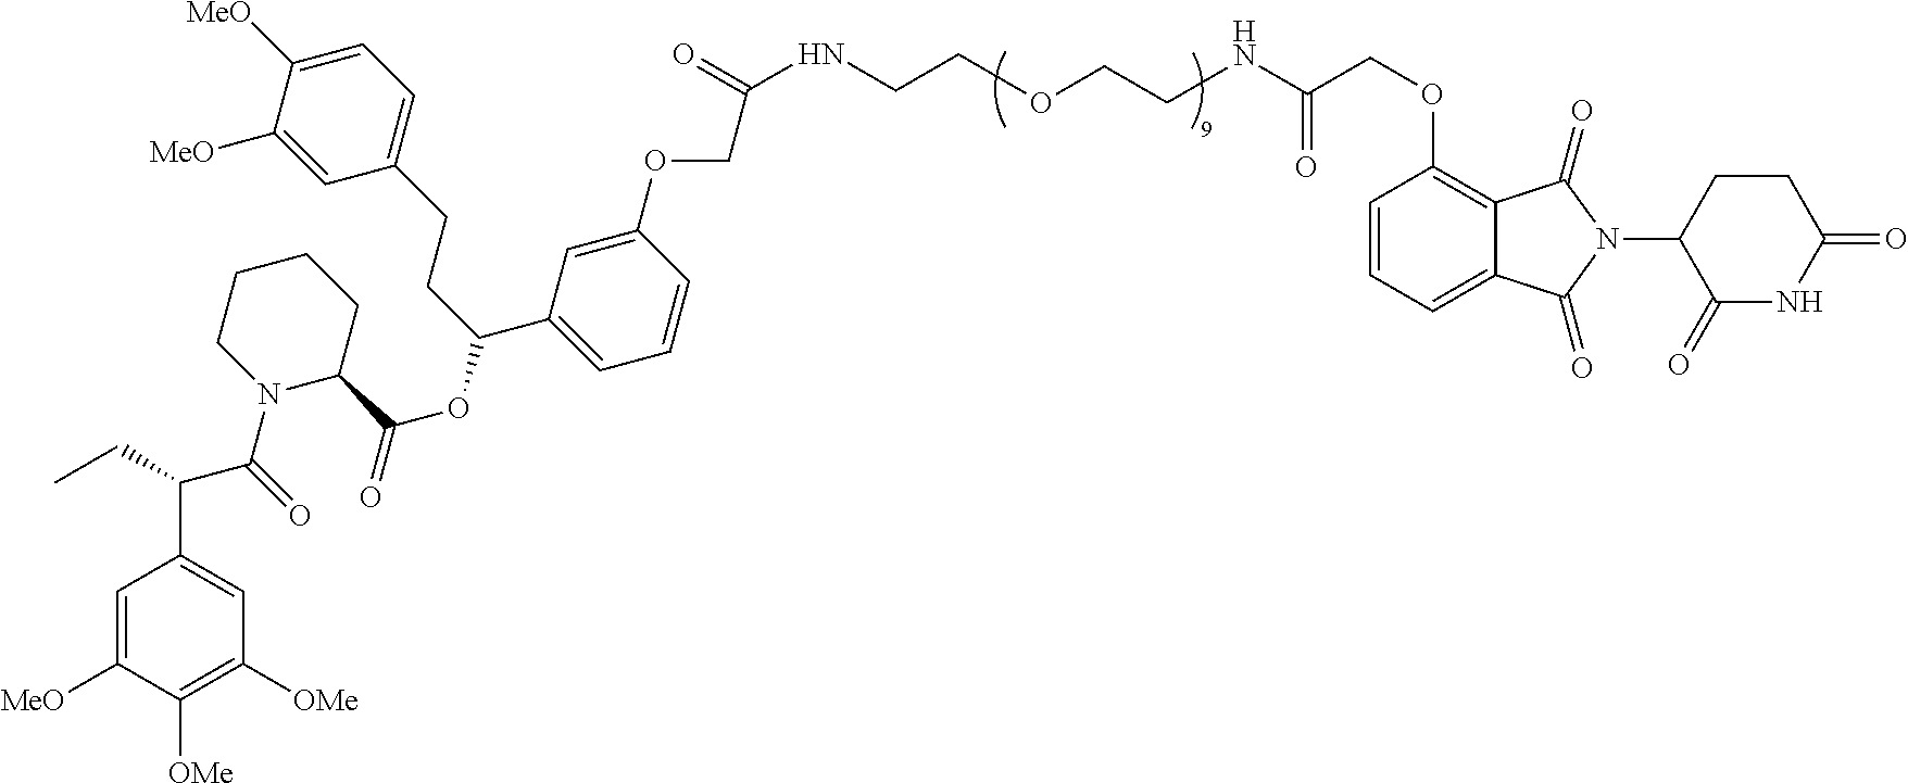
C1=C([MeO])C([OMe])=C([OMe])C=C1C(C(N1C(C(OC(C2=CC=CC(OCC(NCCOCCNC(COC3=C4C(=CC=C3)C(=O)N(C3CCC(=O)NC3=O)C4=O)=O)=O)=C2)CCC2=CC=C([MeO])C([MeO])=C2)=O)CCCC1)=O)CC
